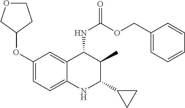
C1(OC2CCOC2)=CC=C2C(=C1)C(NC(=O)OCC1=CC=CC=C1)C(C)C(C1CC1)N2
